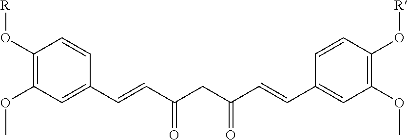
C1(O[R])=C(OC)C=C(C=CC(CC(C=CC2=CC(OC)=C(O[R])C=C2)=O)=O)C=C1
